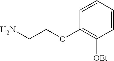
C1=CC(OCCN)=C([OEt])C=C1
